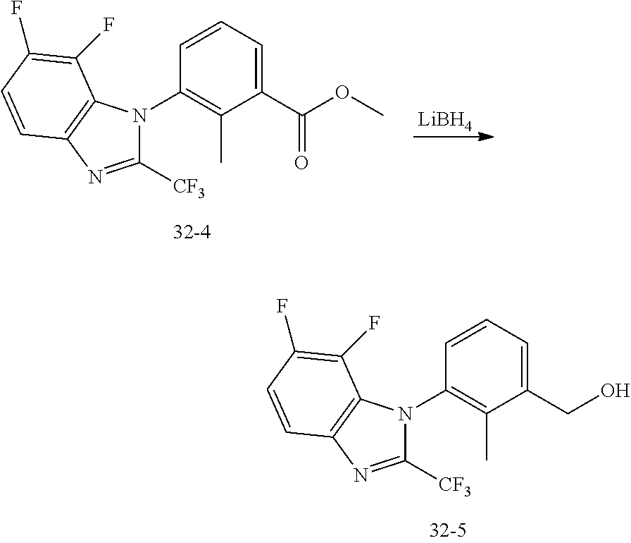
C1(N2C([CF3])=NC3=C2C(F)=C(F)C=C3)=C(C)C(C(OC)=O)=CC=C1.[LiBH4].C1(N2C([CF3])=NC3=C2C(F)=C(F)C=C3)=C(C)C(CO)=CC=C1
